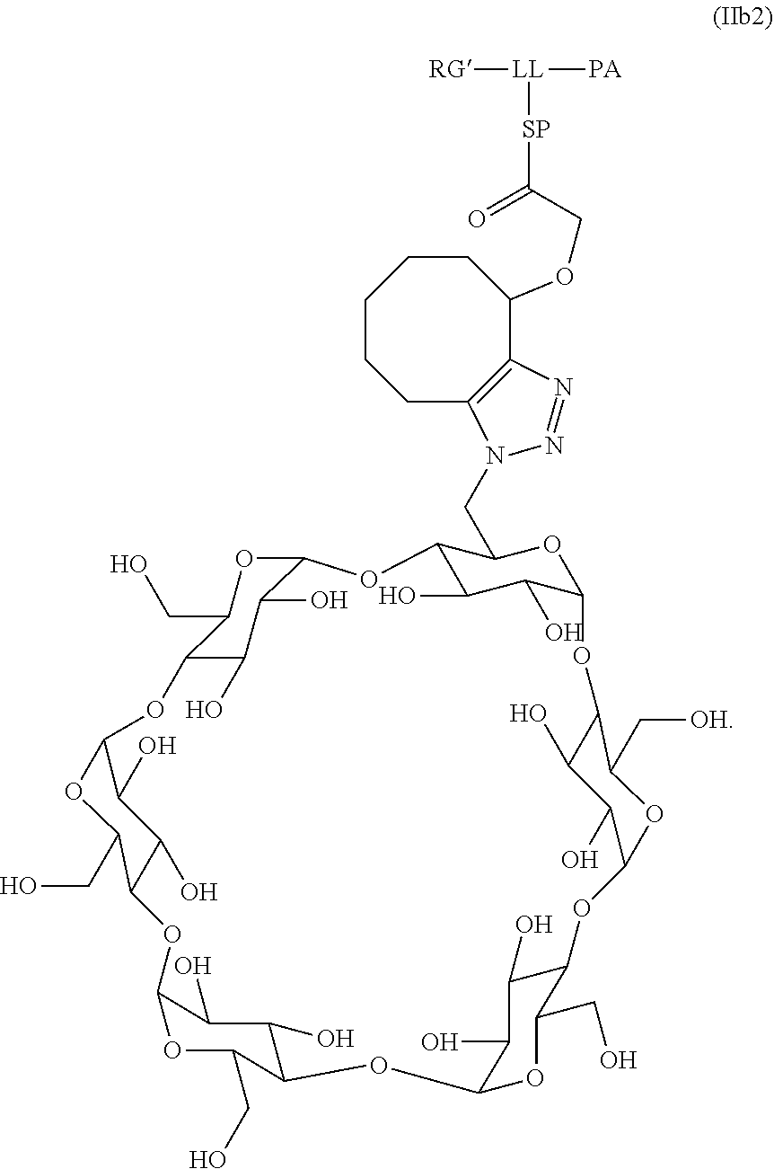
C12C(O)C(O)C(OC1CN1C3=C(C(OCC(=O)[SP][LL]([RG])[PA])CCCCC3)N=N1)OC1C(O)C(O)C(OC1C[OH])OC1C(O)C(O)C(OC1CO)OC1C(CO)OC(C(O)C1O)OC1C(O)C(O)C(OC1CO)OC1C(CO)OC(C(O)C1O)O2
